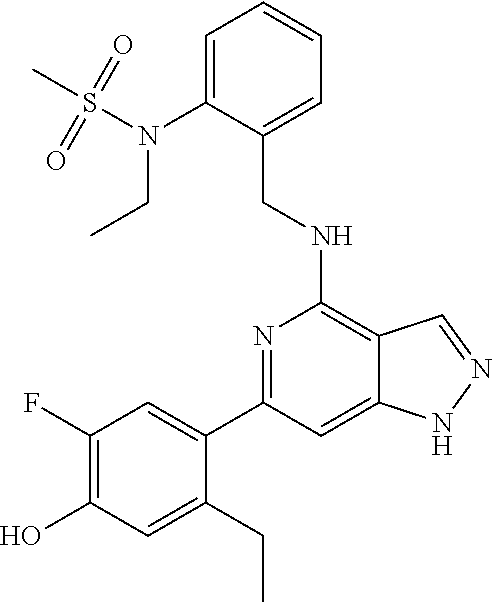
C1=C(N(S(C)(=O)=O)CC)C(CNC2=C3C(=CC(C4=CC(F)=C(O)C=C4CC)=N2)NN=C3)=CC=C1
